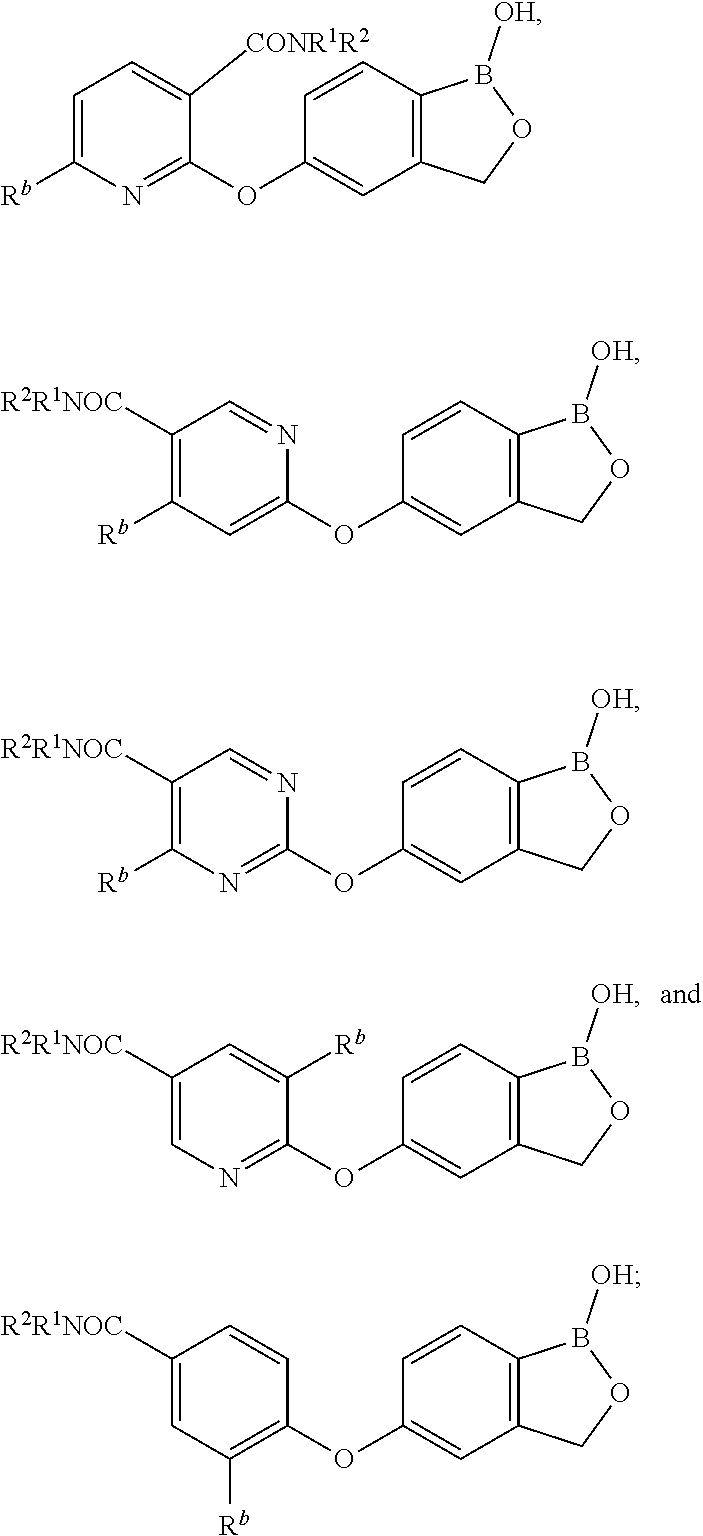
C1=C([Rb])N=C(OC2=CC3=C(C=C2)B([OH])OC3)C([CONR1R2])=C1.C1([R2R1NOC])=C([Rb])C=C(OC2=CC3=C(C=C2)B([OH])OC3)N=C1.C1([R2R1NOC])=C([Rb])N=C(OC2=CC3=C(C=C2)B([OH])OC3)N=C1.C1([R2R1NOC])=CC([Rb])=C(OC2=CC3=C(C=C2)B([OH])OC3)C=C1.C1([R2R1NOC])=CN=C(OC2=CC3=C(C=C2)B([OH])OC3)C([Rb])=C1
